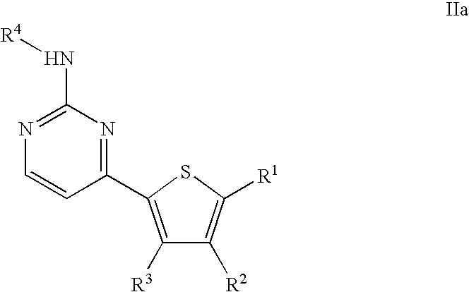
C1(C2=C([R3])C([R2])=C([R1])S2)=NC(N[R4])=NC=C1
